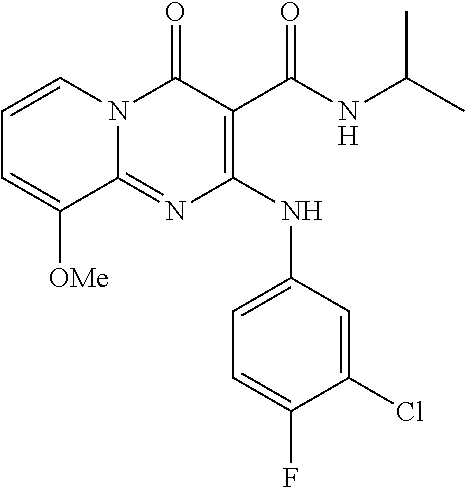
C1=CN2C(=NC(NC3=CC=C(F)C(Cl)=C3)=C(C(NC(C)C)=O)C2=O)C([OMe])=C1
